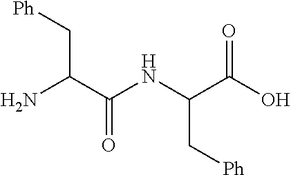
NC(C(NC(C(O)=O)C[Ph])=O)C[Ph]
